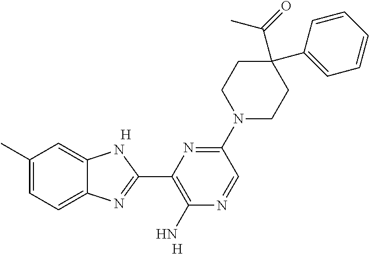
C1(C)=CC=C2C(=C1)NC(C1=C(N)N=CC(N3CCC(C(C)=O)(C4=CC=CC=C4)CC3)=N1)=N2.[H].[H]
